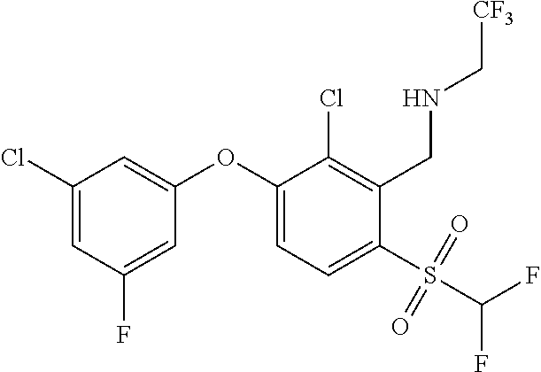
C1(Cl)=CC(F)=CC(OC2=CC=C(S(C(F)F)(=O)=O)C(CNC[CF3])=C2Cl)=C1
